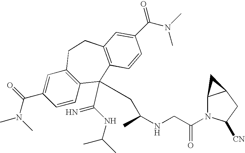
CN(C(C1=CC2=C(C=C1)C(C(NC(C)C)=N)(CC(NCC(N1C3C(CC1[CN])C3)=O)C)C1=C(CC2)C=C(C(N(C)C)=O)C=C1)=O)C
